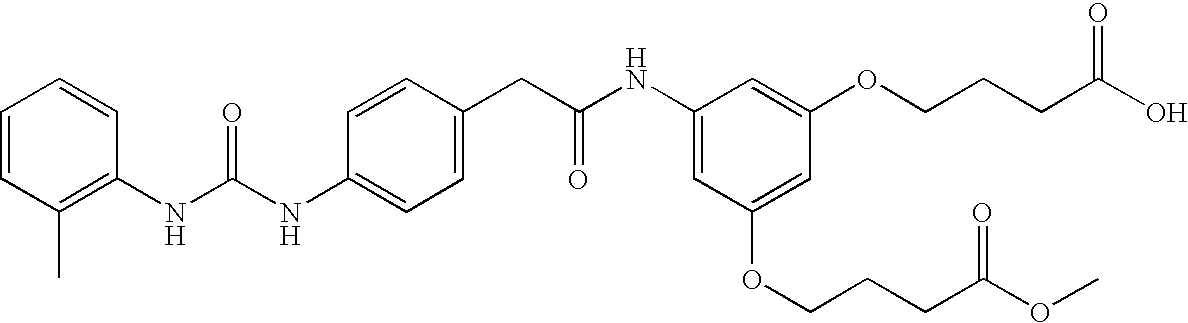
C1=CC(CC(NC2=CC(OCCCC(OC)=O)=CC(OCCCC(O)=O)=C2)=O)=CC=C1NC(NC1=C(C)C=CC=C1)=O
